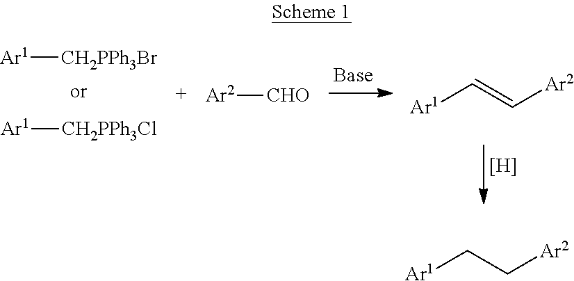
[Ar1][CH2PPh3Br].[Ar1][CH2PPh3Cl].[H].[Ar2][CHO].[Ar1]C=C[Ar2].[Ar1]CC[Ar2]
